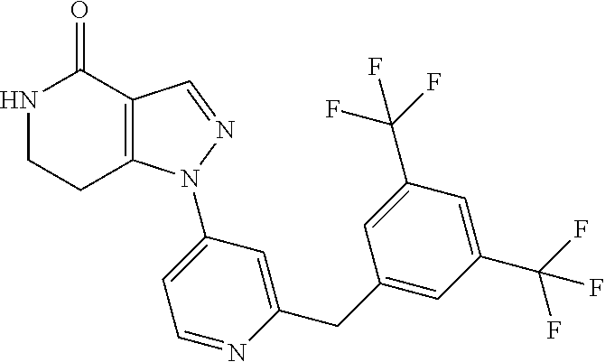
C12=C(C=NN1C1=CC=NC(CC3=CC(C(F)(F)F)=CC(C(F)(F)F)=C3)=C1)C(=O)NCC2
